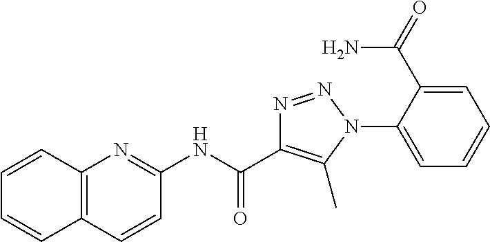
C1(NC(C2=C(C)N(C3=CC=CC=C3C(N)=O)N=N2)=O)=NC2=C(C=C1)C=CC=C2
